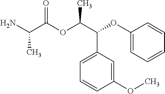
CC(C(=O)OC(C(C1=CC=CC(OC)=C1)OC1=CC=CC=C1)C)N
